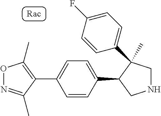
C1(C2=CC=C(C3CNCC3(C)C3=CC=C(F)C=C3)C=C2)=C(C)ON=C1C
